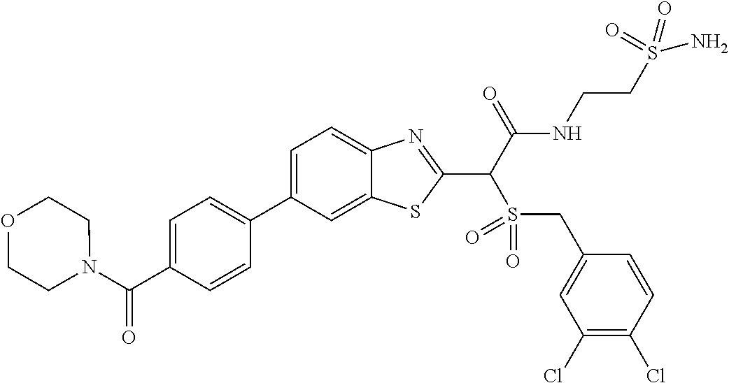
C1=C(C2=CC=C(C(N3CCOCC3)=O)C=C2)C=C2C(=C1)N=C(C(C(NCCS(N)(=O)=O)=O)S(=O)(=O)CC1=CC(Cl)=C(Cl)C=C1)S2
